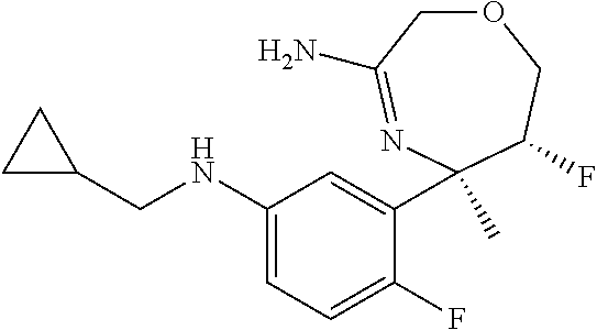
O1CC(N)=NC(C)(C2=CC(NCC3CC3)=CC=C2F)C(F)C1
